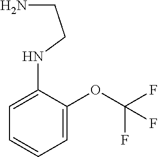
C1(NCCN)=CC=CC=C1OC(F)(F)F
